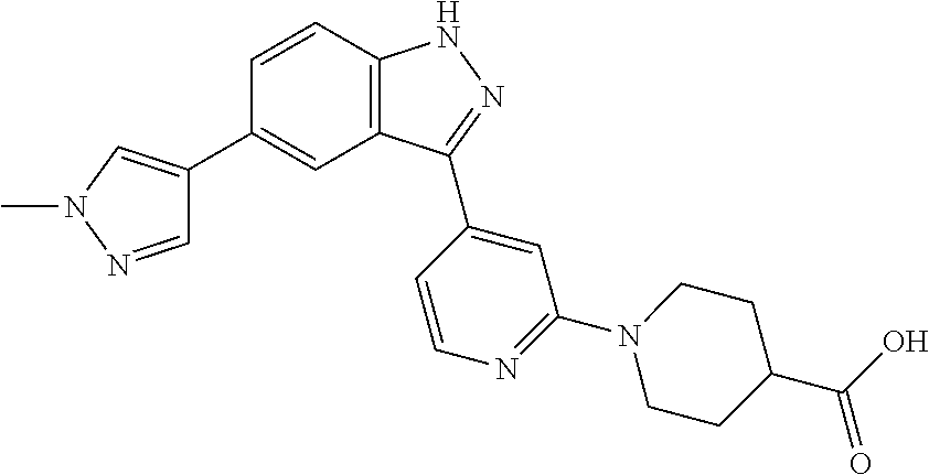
C1=CC2=C(C=C1C1=CN(C)N=C1)C(C1=CC(N3CCC(C(=O)O)CC3)=NC=C1)=NN2
